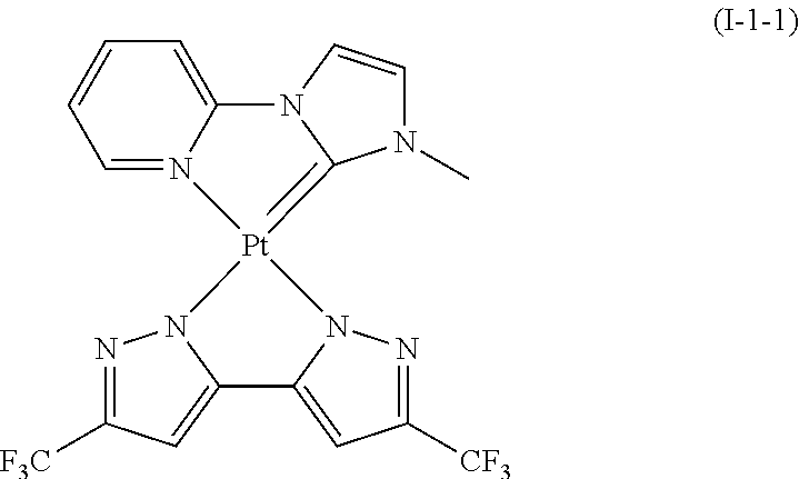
N1=C([F3C])C=C2N1[Pt]1(=C3N(C)C=CN3C3=CC=CC=N31)N1N=C([CF3])C=C21
